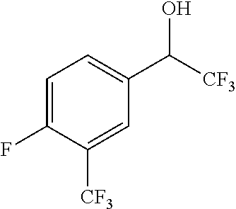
C1=C(F)C([CF3])=CC(C([CF3])O)=C1
